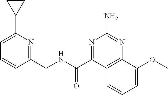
C1=C(C2CC2)N=C(CNC(=O)C2=NC(N)=NC3=C2C=CC=C3OC)C=C1
